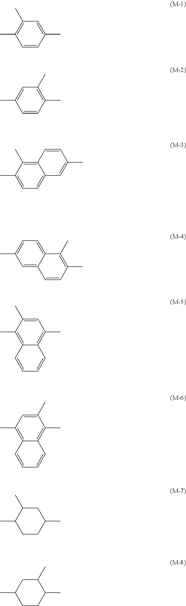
C1=CC(C)=CC(C)=C1C.C1=CC(C)=CC(C)=C1C.C1(C)=CC=C2C(=C1C)C=CC(C)=C2.C1(C)=C(C)C2=CC=C(C)C=C2C=C1.C1(C)=C2C(=C(C)C=C1C)C=CC=C2.C1(C)=C2C(=C(C)C=C1C)C=CC=C2.C1(C)CCC(C)CC1C.C1(C)CCC(C)CC1C
